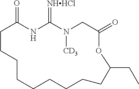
C1C(=O)NC(=[NHHCl])N([CD3])CC(=O)OC(CC)CCCCCCCC1
